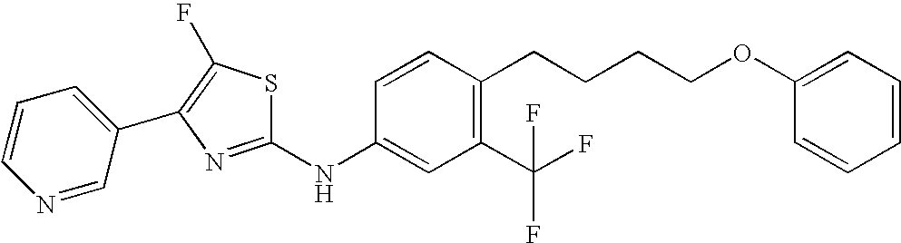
C1=CC=C(C2=C(F)SC(NC3=CC(C(F)(F)F)=C(CCCCOC4=CC=CC=C4)C=C3)=N2)C=N1
